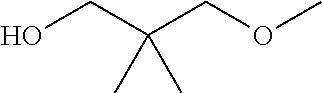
OCC(COC)(C)C
